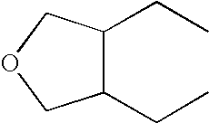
C1(CC)C(CC)COC1
